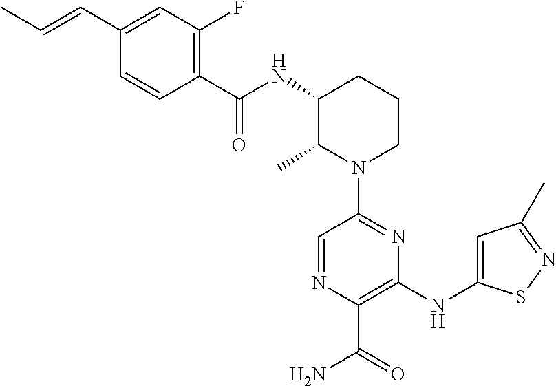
N1(C2=NC(NC3=CC(C)=NS3)=C(C(=O)N)N=C2)CCCC(NC(=O)C2=C(F)C=C(C=CC)C=C2)C1C
